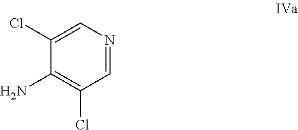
C1=NC=C(Cl)C(N)=C1Cl
